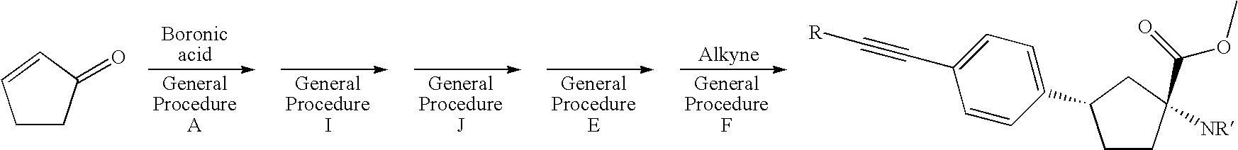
C1CC(=O)C=C1.C1CC([NR])(C(OC)=O)CC1C1=CC=C(C#C[R])C=C1
